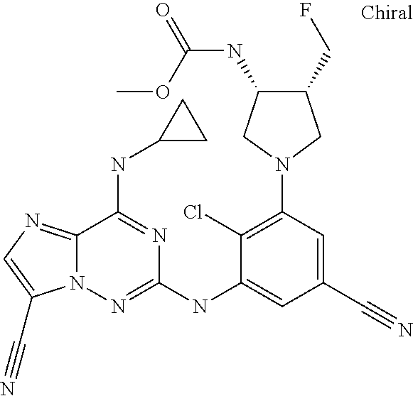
N1(C2=C(Cl)C(NC3=NN4C(=NC=C4C#N)C(NC4CC4)=N3)=CC(C#N)=C2)CC(CF)C(NC(=O)OC)C1
